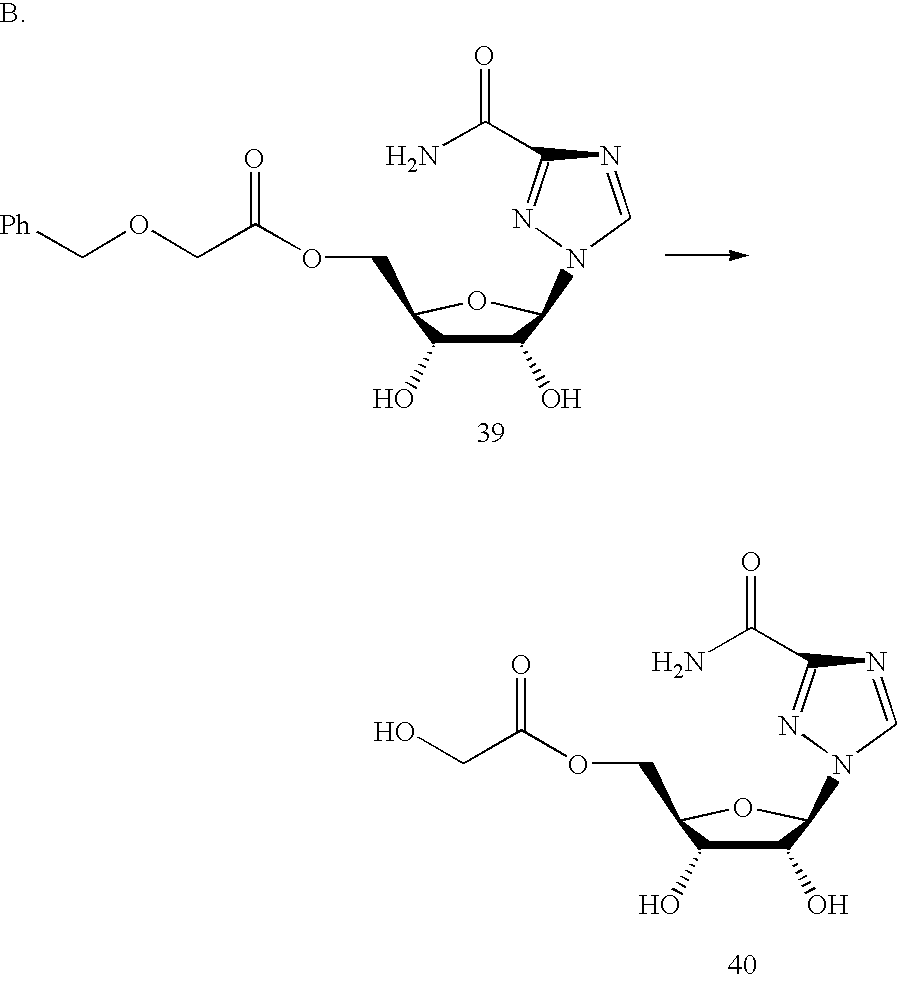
C1(O)C(O)C(COC(CO)=O)OC1N1N=C(C(N)=O)N=C1.C1(O)C(O)C(COC(COC[Ph])=O)OC1N1N=C(C(N)=O)N=C1
